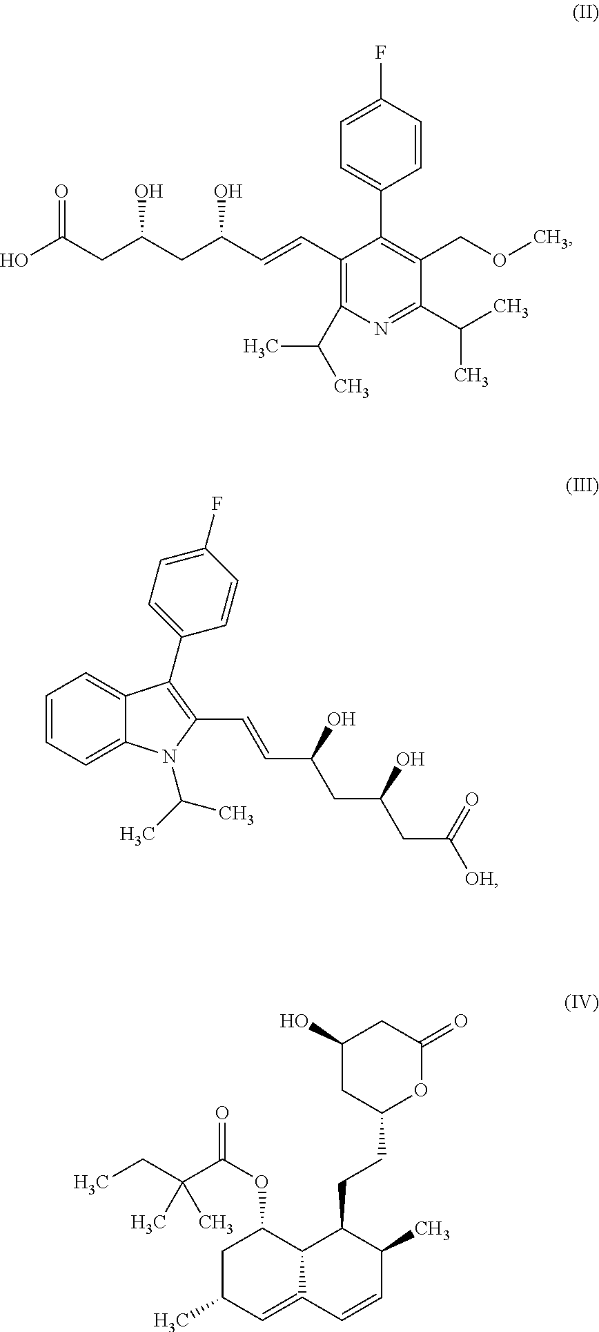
C1=CC(F)=CC=C1C1=C(COC)C(C(C)C)=NC(C(C)C)=C1C=CC(CC(CC(O)=O)O)O.C1=CC=C2C(=C1)C(C1=CC=C(F)C=C1)=C(C=CC(O)CC(O)CC(=O)[OH])N2C(C)C.C1(O)CC(CCC2C3C(=CC(C)CC3OC(C(CC)(C)C)=O)C=CC2C)OC(=O)C1
